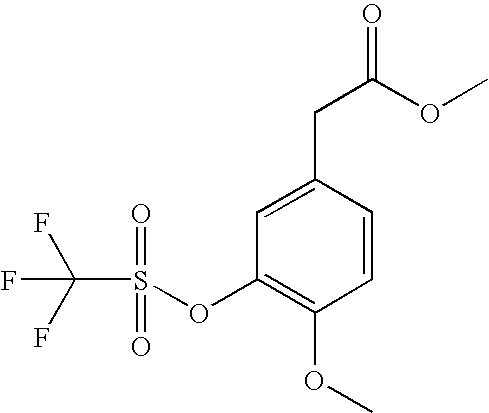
C1=C(CC(OC)=O)C=CC(OC)=C1OS(=O)(=O)C(F)(F)F
